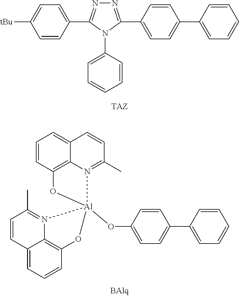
C1=C(C2=NN=C(C3=CC=C(C4=CC=CC=C4)C=C3)N2C2=CC=CC=C2)C=CC([tBu])=C1.C1=CC2=CC=CC3=C2N(=C1C)[Al]1(OC2=CC=C(C4=CC=CC=C4)C=C2)(N2=C(C)C=CC4=CC=CC(=C42)O1)O3
